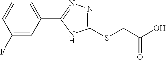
C1(F)=CC(C2=NN=C(SCC(O)=O)N2)=CC=C1
